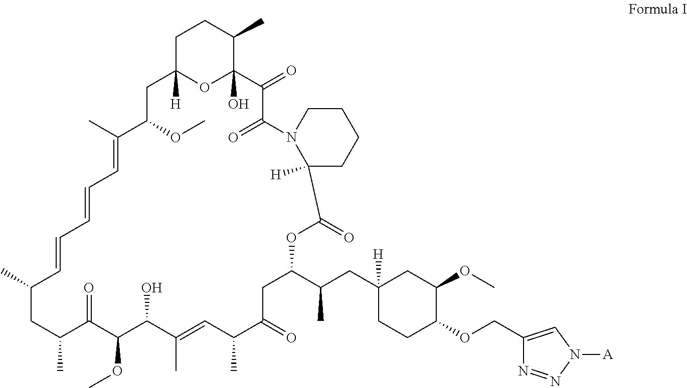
C1C2([H])OC(O)(C(C)C1)C(=O)C(=O)N1C([H])(CCCC1)C(=O)OC(C(CC1([H])CCC(OCC3=CN([A])N=N3)C(OC)C1)C)CC(=O)C(C)C=C(C)C(O)C(OC)C(=O)C(C)CC(C)C=CC=CC=C(C)C(OC)C2
